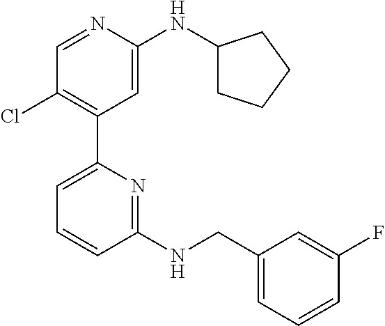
C1=NC(NC2CCCC2)=CC(C2=CC=CC(NCC3=CC=CC(F)=C3)=N2)=C1Cl
